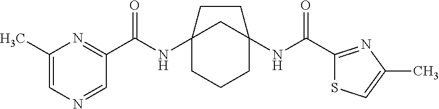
C12(NC(C3=NC(C)=CN=C3)=O)CCCC(NC(C3=NC(C)=CS3)=O)(C1)CC2
